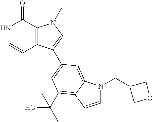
N1C=CC2=C(C1=O)N(C)C=C2C1=CC(C(O)(C)C)=C2C(=C1)N(CC1(C)COC1)C=C2
